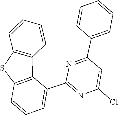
C1=CC(C2=NC(C3=CC=CC4=C3C3=C(C=CC=C3)S4)=NC(Cl)=C2)=CC=C1
